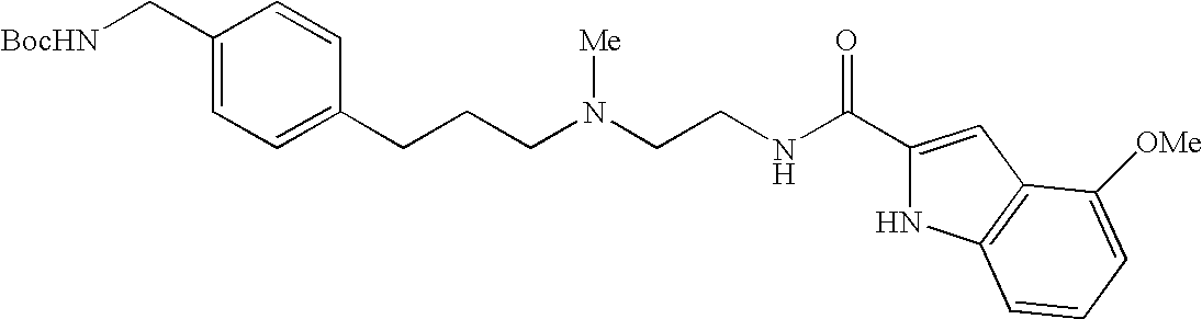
C1(C[BocHN])=CC=C(CCCN(CCNC(C2=CC3=C(N2)C=CC=C3[OMe])=O)[Me])C=C1
